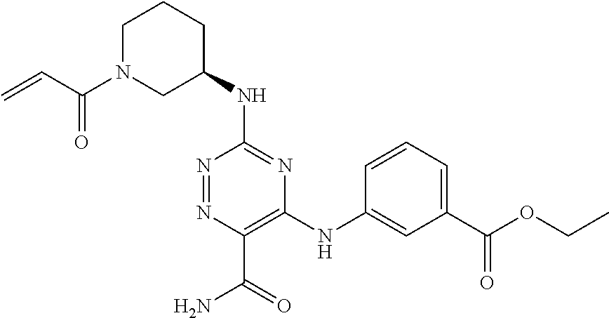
C1(NC2CCCN(C(=O)C=C)C2)=NC(NC2=CC(C(OCC)=O)=CC=C2)=C(C(=O)N)N=N1
